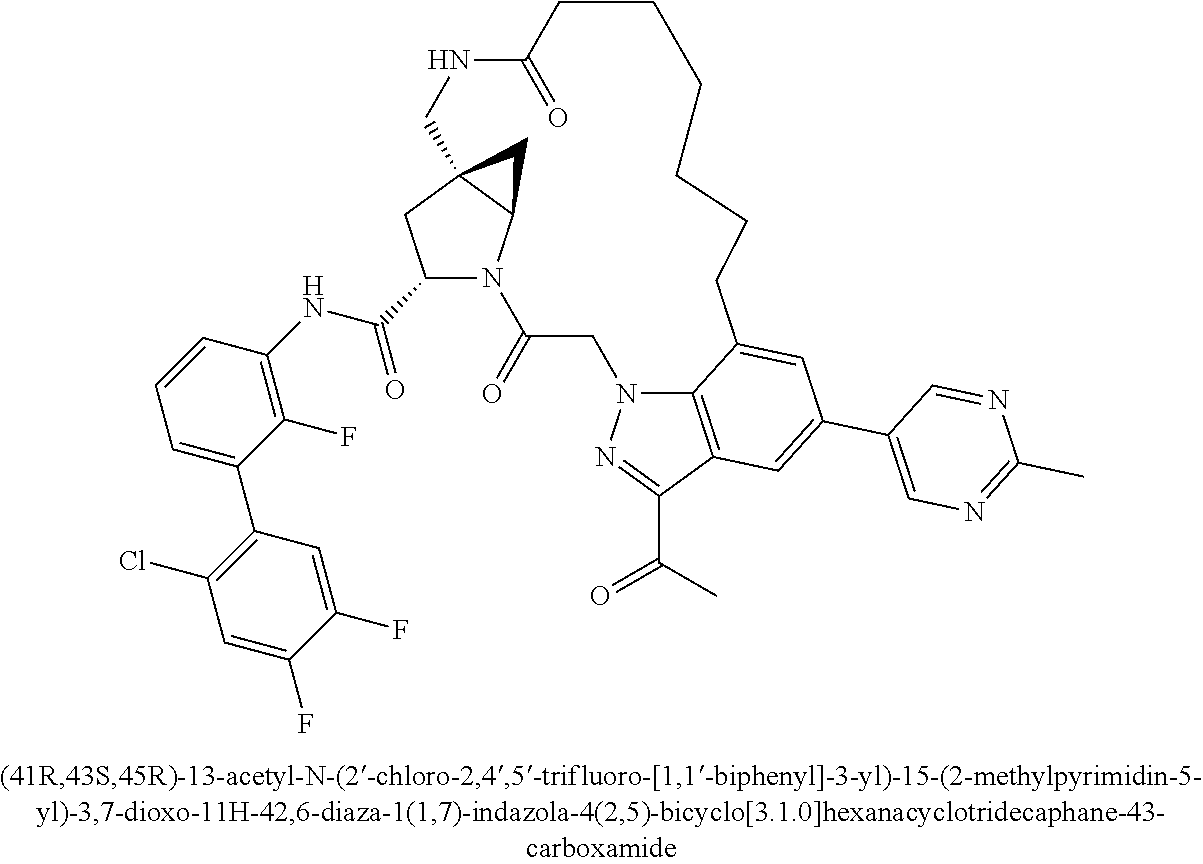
C1(C(NC2=C(F)C(C3=C(Cl)C=C(F)C(F)=C3)=CC=C2)=O)N2C3C(C1)(C3)CNC(=O)CCCCCCC1=CC(C3=CN=C(C)N=C3)=CC3=C1N(CC2=O)N=C3C(=O)C
